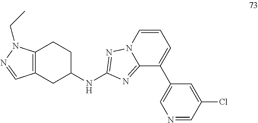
C12=C(CC(NC3=NN4C(=N3)C(C3=CN=CC(Cl)=C3)=CC=C4)CC1)C=NN2CC
